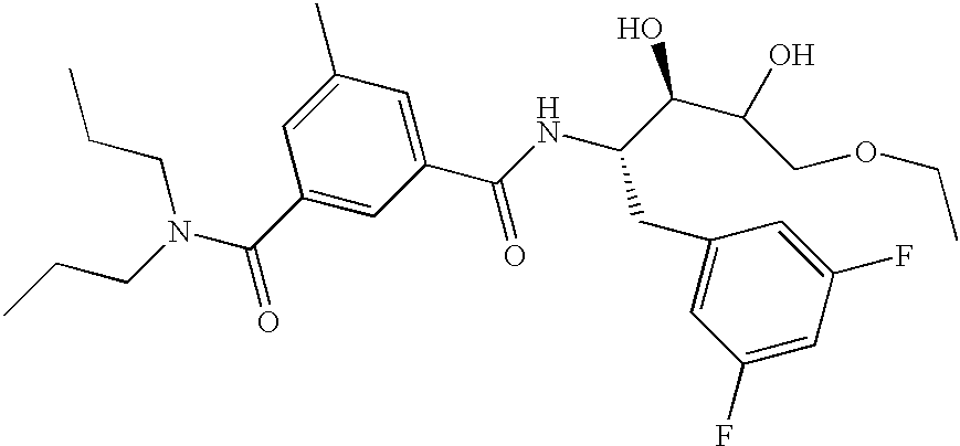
CCCN(C(C1=CC(C(NC(C(C(O)COCC)O)CC2=CC(F)=CC(F)=C2)=O)=CC(C)=C1)=O)CCC
